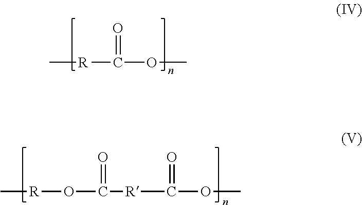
O([R]C)C(=O)[R]C(OC)=O.[R](C(OC)=O)C
